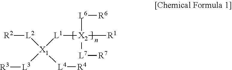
[R2][L2][X1]([L4][R4])([L1][X2]([R1])([L6][R6])[L7][R7])[L3][R3]
